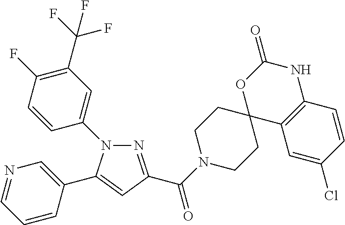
N1(C2=CC(C(F)(F)F)=C(F)C=C2)N=C(C(N2CCC3(CC2)C2=C(NC(=O)O3)C=CC(Cl)=C2)=O)C=C1C1=CN=CC=C1
